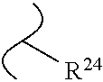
C[R24]
